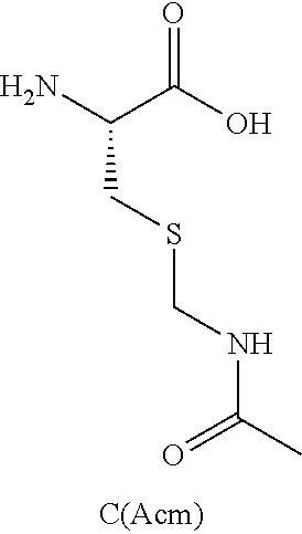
NC(C(O)=O)CSCNC(C)=O
